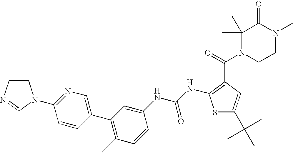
C1=CC(C2=C(C)C=CC(NC(NC3=C(C(=O)N4CCN(C)C(=O)C4(C)C)C=C(C(C)(C)C)S3)=O)=C2)=CN=C1N1C=CN=C1
